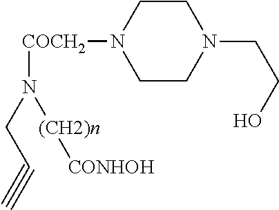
N(CC#C)([COCH2]N1CCN(CCO)CC1)[(CH2)n][CONHOH]
